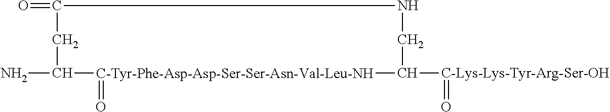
NC1[C-Tyr-Phe-Asp-Asp-Ser-Ser-Asn-Val-Leu-NH](=O)C([C-Lys-Lys-Tyr-Arg-Ser-OH]=O)CNC(=O)C1
